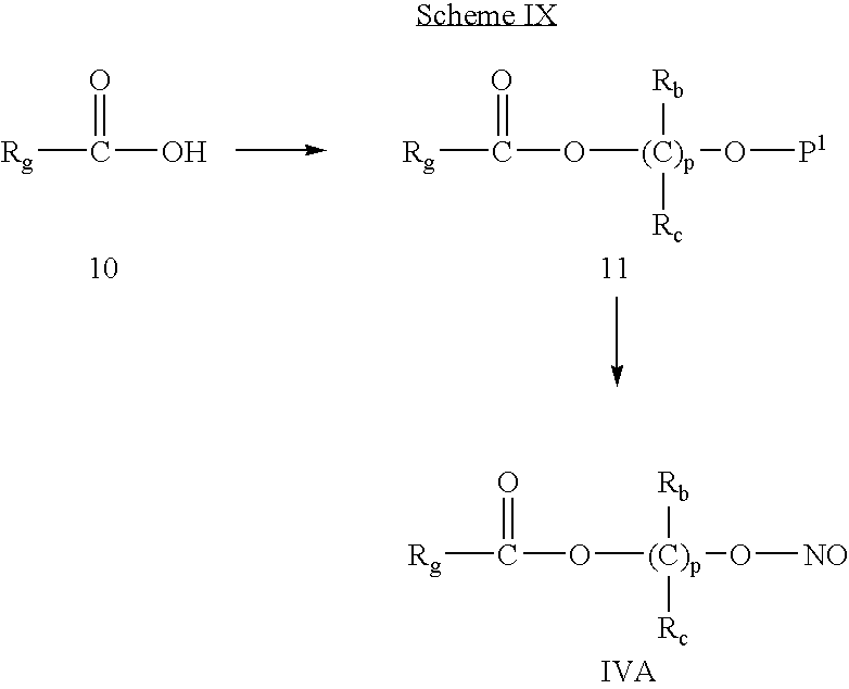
[Rg]C(O)=O.[Rg]C(O[(C)p](O[P1])([Rb])[Rc])=O.[Rg]C(O[(C)p](O[NO])([Rb])[Rc])=O
